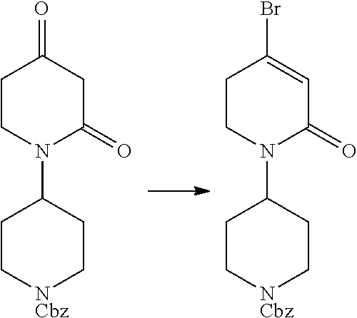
C1C[NCbz]CCC1N1C(=O)C=C(Br)CC1.C1C[NCbz]CCC1N1C(=O)CC(=O)CC1
